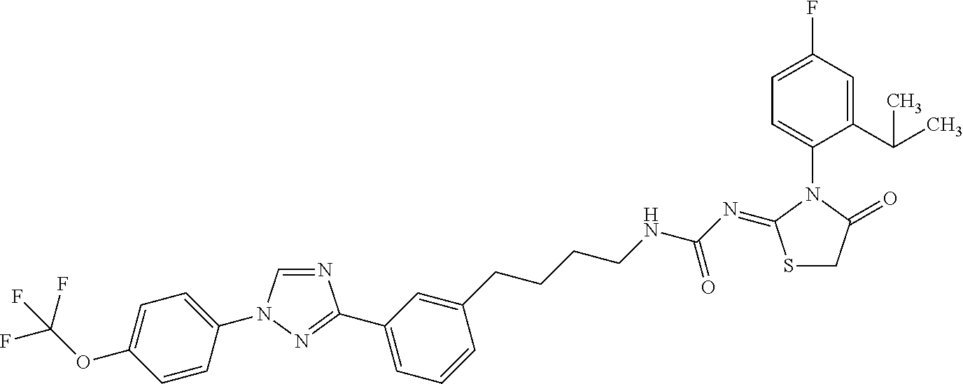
N1=CN(C2=CC=C(OC(F)(F)F)C=C2)N=C1C1=CC=CC(CCCCNC(N=C2SCC(=O)N2C2=CC=C(F)C=C2C(C)C)=O)=C1
